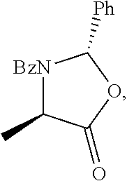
[BzN]1C(C)C(=O)OC1[Ph]
